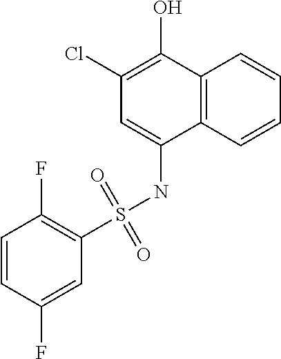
C1(F)=C(S(NC2=CC(Cl)=C(O)C3=C2C=CC=C3)(=O)=O)C=C(F)C=C1
